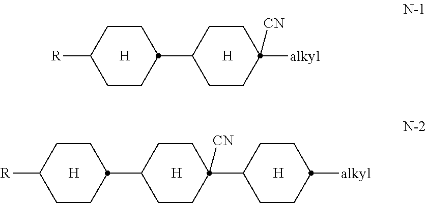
C1CC([R])CCC1C1CCC([alkyl])([CN])CC1.[H].[H].[H].[H].C1CC([R])CCC1C1CCC([CN])(C2CCC([alkyl])CC2)CC1.[H]
